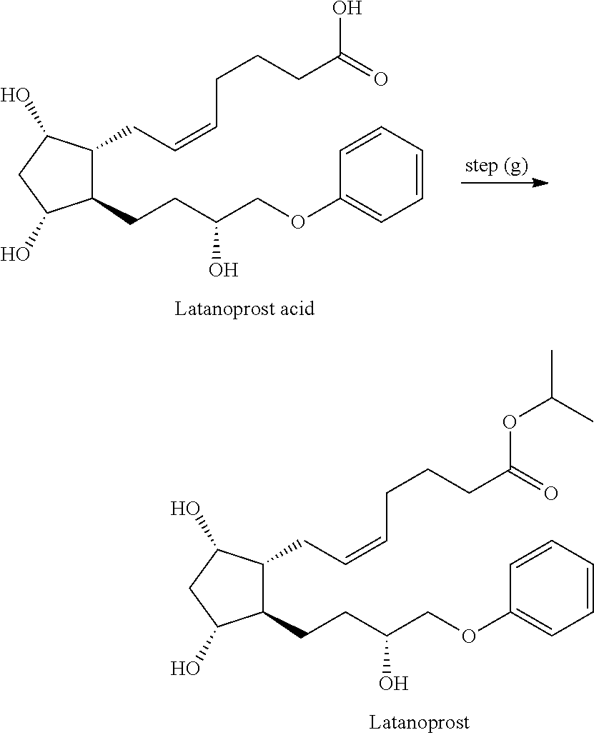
C1(CCC(COC2=CC=CC=C2)O)C(CC=CCCCC(=O)OC(C)C)C(O)CC1O.C1(CCC(COC2=CC=CC=C2)O)C(CC=CCCCC(=O)O)C(O)CC1O
